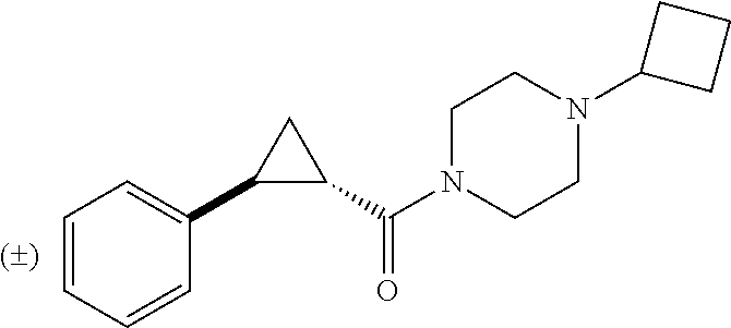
C1=CC=CC(C2C(C(N3CCN(C4CCC4)CC3)=O)C2)=C1
